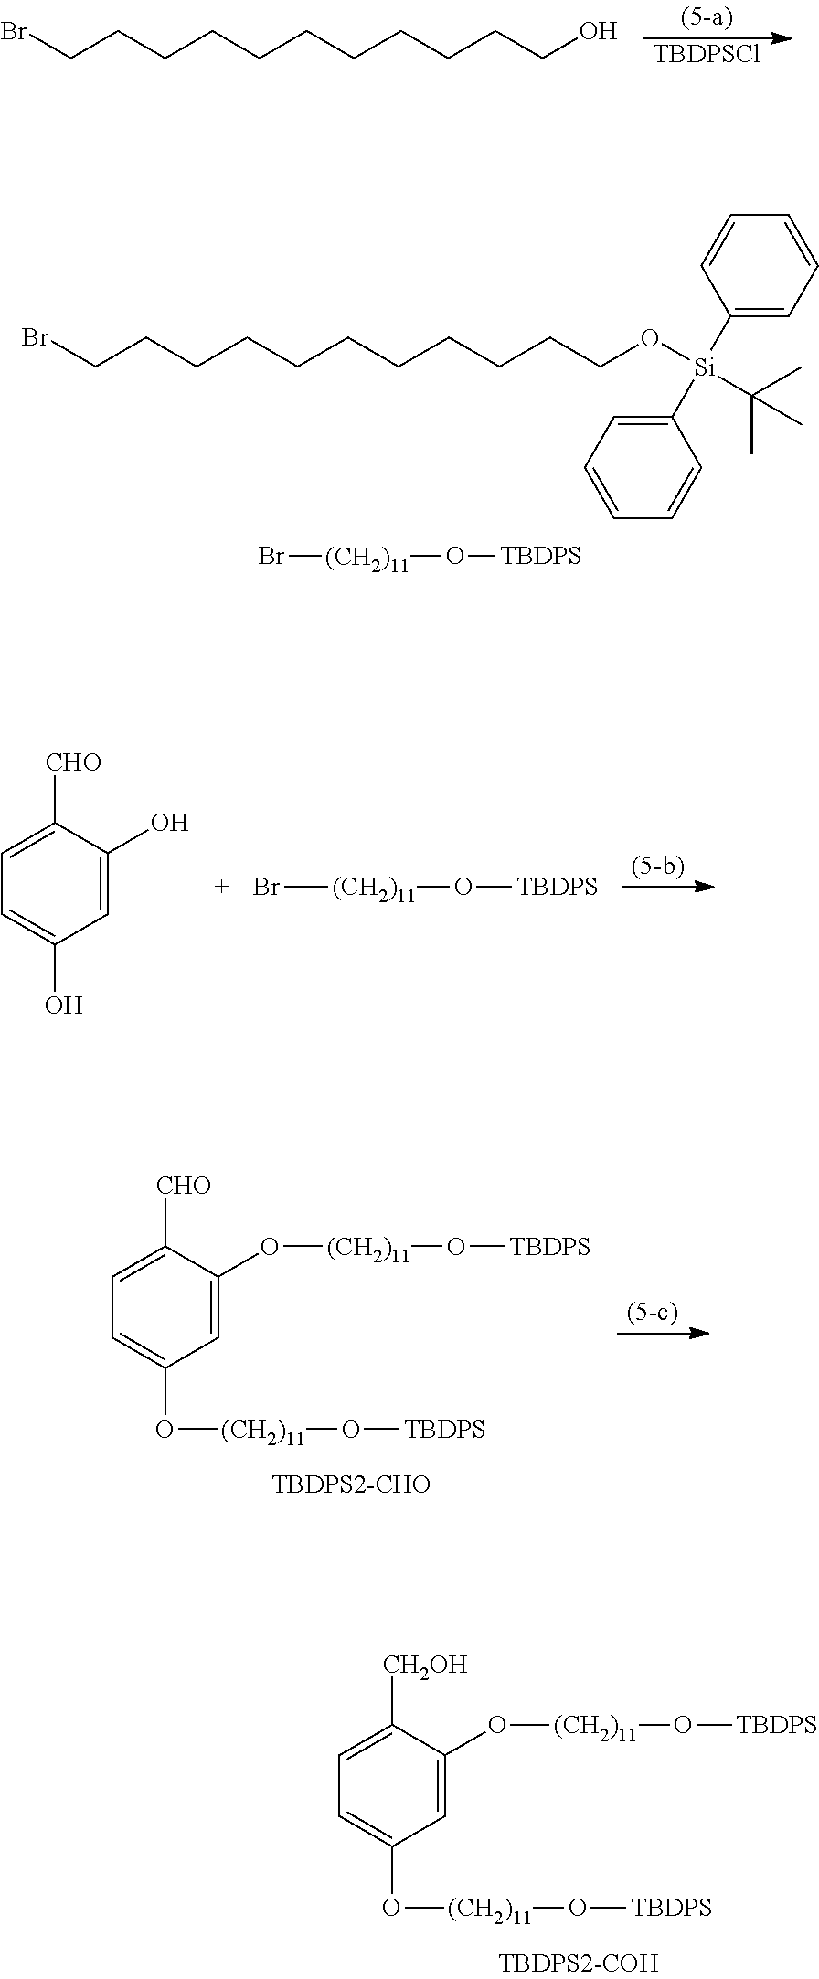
BrCCCCCCCCCCCO[Si](C(C)(C)C)(C1=CC=CC=C1)C1=CC=CC=C1.Br[(CH2)11]O[TBDPS].C1=C(O[(CH2)11]O[TBDPS])C([CH2OH])=CC=C1O[(CH2)11]O[TBDPS].[TBDPSCl].BrCCCCCCCCCCCO.C1=C(O)C([CHO])=CC=C1O.Br[(CH2)11]O[TBDPS].C1=C(O[(CH2)11]O[TBDPS])C([CHO])=CC=C1O[(CH2)11]O[TBDPS]
